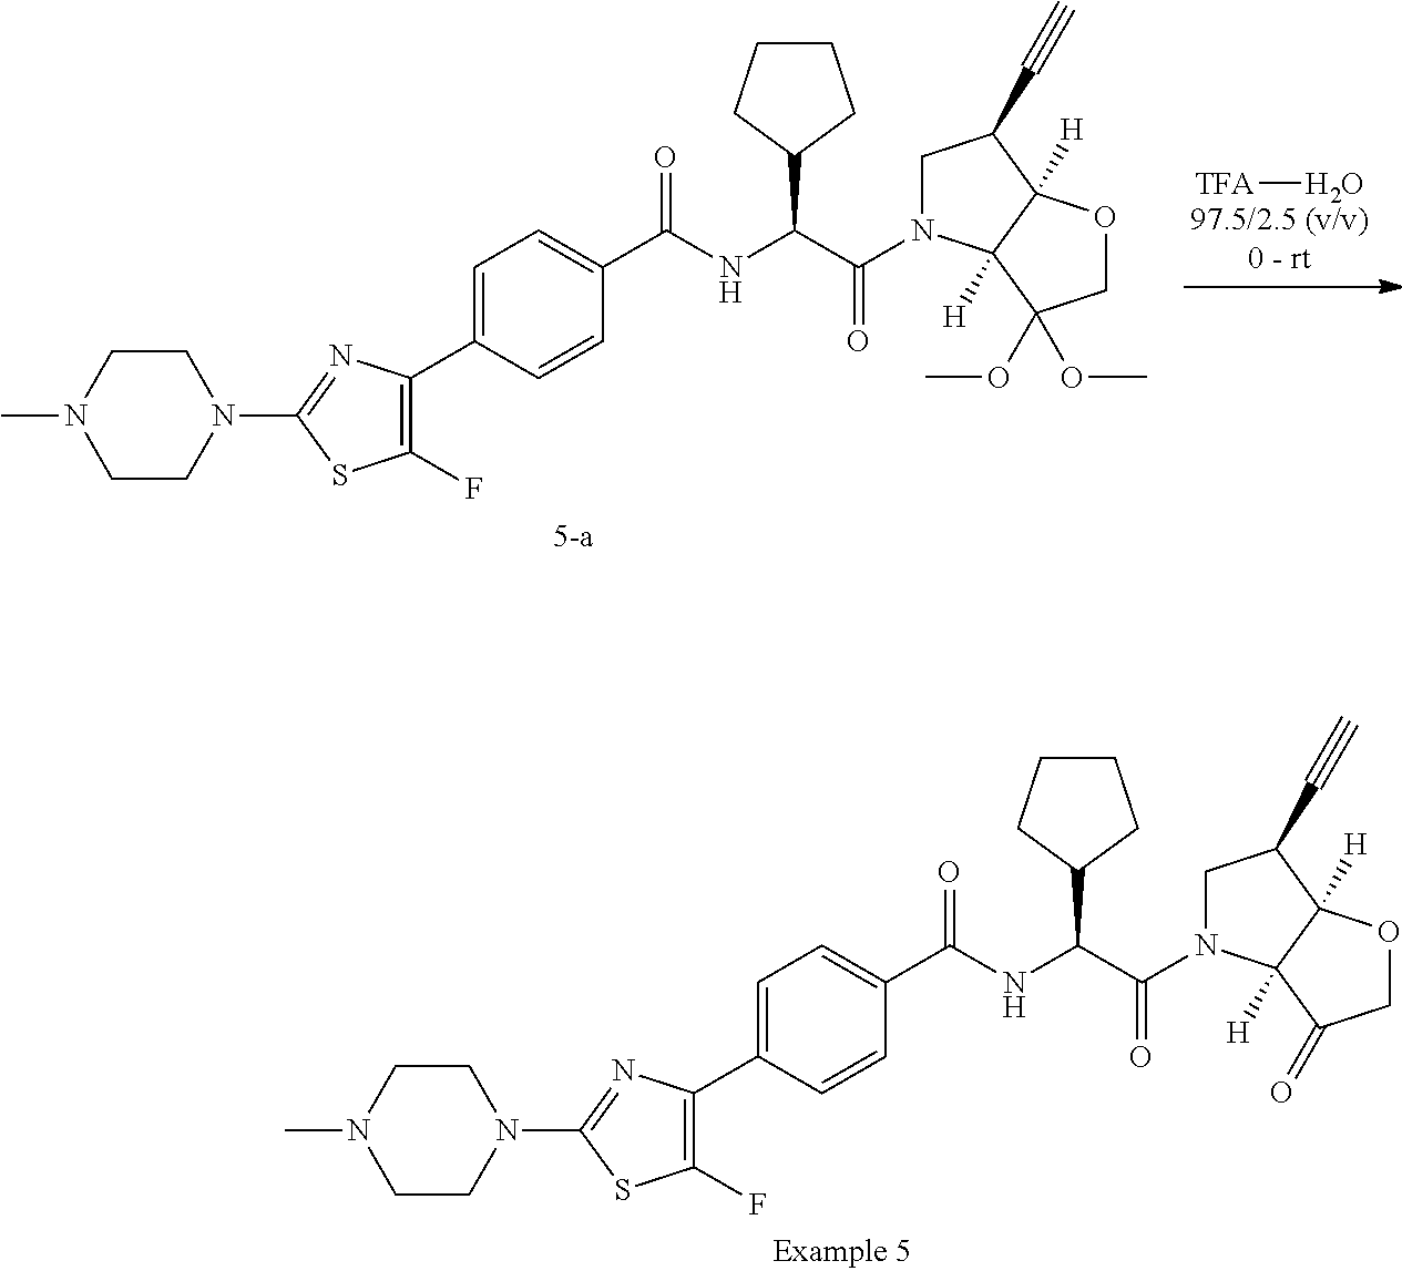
[TFA]O.C1(F)=C(C2=CC=C(C(NC(C(N3CC(C#C)C4([H])C3([H])C(OC)(OC)CO4)=O)C3CCCC3)=O)C=C2)N=C(N2CCN(C)CC2)S1.C1(F)=C(C2=CC=C(C(NC(C(N3CC(C#C)C4([H])C3([H])C(=O)CO4)=O)C3CCCC3)=O)C=C2)N=C(N2CCN(C)CC2)S1
